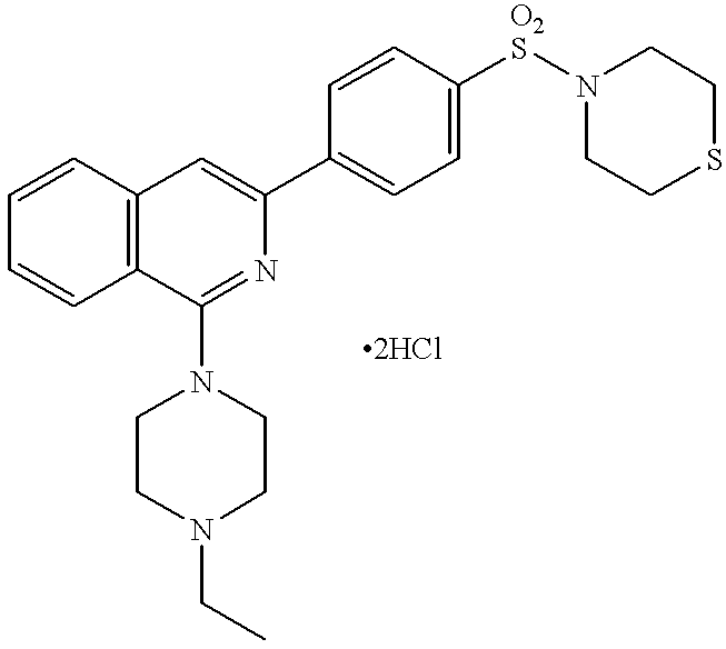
C12=C(C=CC=C1)C(N1CCN(CC)CC1)=NC(C1=CC=C([O2S]N3CCSCC3)C=C1)=C2
